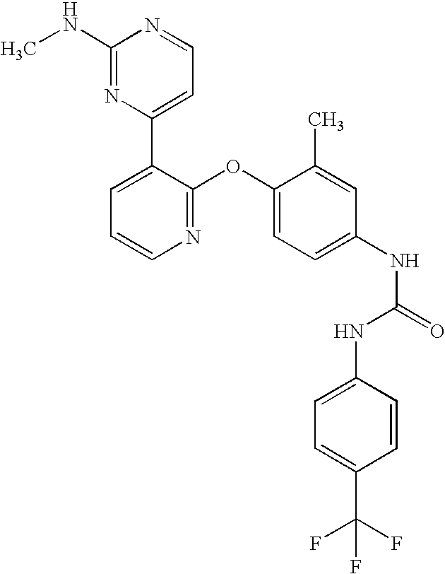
C1(NC)=NC(C2=CC=CN=C2OC2=CC=C(NC(=O)NC3=CC=C(C(F)(F)F)C=C3)C=C2C)=CC=N1
